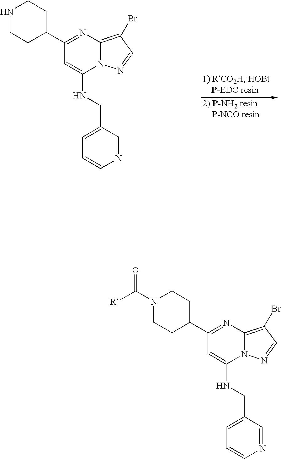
N1CCC(C2=NC3=C(Br)C=NN3C(NCC3=CC=CN=C3)=C2)CC1.N1(C(=O)[R])CCC(C2=NC3=C(Br)C=NN3C(NCC3=CC=CN=C3)=C2)CC1
